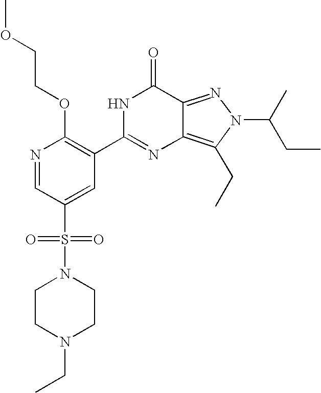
N1=CC(S(=O)(=O)N2CCN(CC)CC2)=CC(C2=NC3=C(CC)N(C(CC)C)N=C3C(=O)N2)=C1OCCOC
